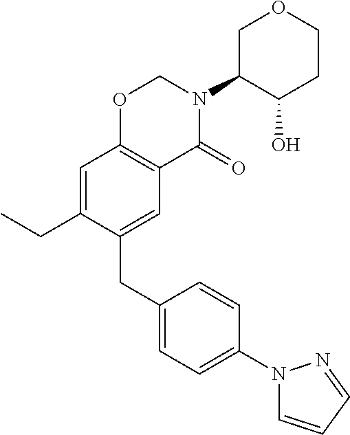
C1(CC2=CC3=C(C=C2CC)OCN(C2C(O)CCOC2)C3=O)=CC=C(N2C=CC=N2)C=C1
